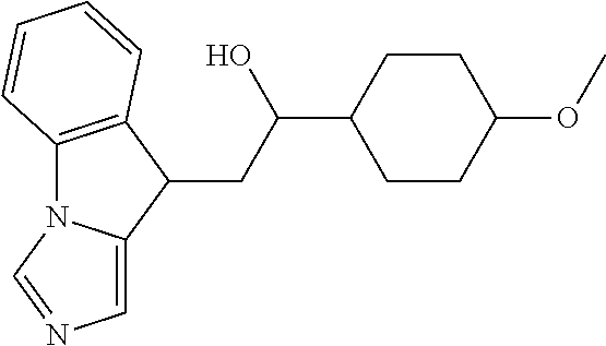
C12=C(C(CC(C3CCC(OC)CC3)O)C3=CN=CN13)C=CC=C2
